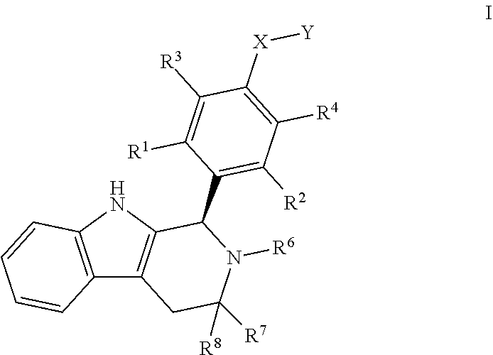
C12=C(NC3=C1CC([R7])([R8])N([R6])C3C1=C([R2])C([R4])=C([X][Y])C([R3])=C1[R1])C=CC=C2
